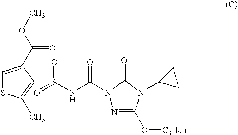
N1=C(O[C3H7-i])N(C2CC2)C(=O)N1C(=O)NS(C1=C(C)SC=C1C(OC)=O)(=O)=O
